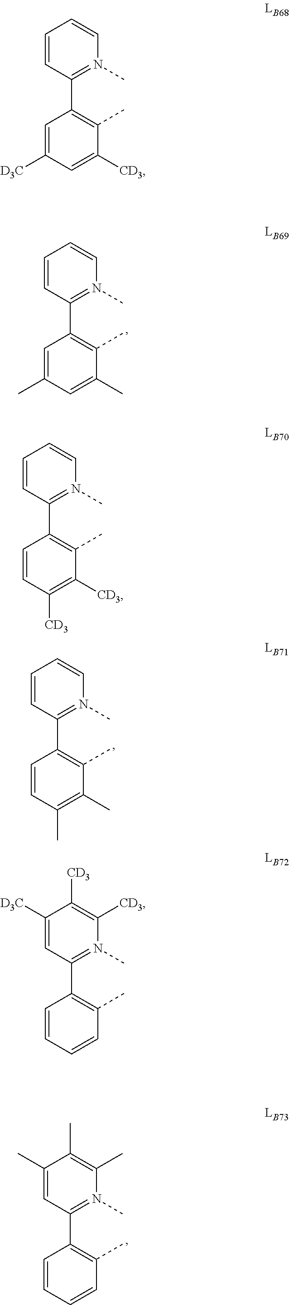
C1=CC(C2=C(C)C([CD3])=C([CD3])C=C2)=N(C)C=C1.C1=CC(C2=C(C)C([CD3])=CC([D3C])=C2)=N(C)C=C1.C1=CC(C2=C(C)C(C)=C(C)C=C2)=N(C)C=C1.C1([D3C])=CC(C2=C(C)C=CC=C2)=N(C)C([CD3])=C1[CD3].C1(C)=CC(C2=C(C)C=CC=C2)=N(C)C(C)=C1C.C1=CC(C2=C(C)C(C)=CC(C)=C2)=N(C)C=C1
